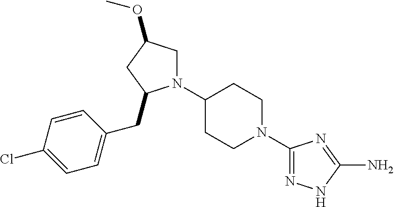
C1(Cl)=CC=C(CC2N(C3CCN(C4=NNC(N)=N4)CC3)CC(OC)C2)C=C1
